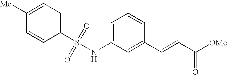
C1([Me])=CC=C(S(NC2=CC=CC(C=CC([OMe])=O)=C2)(=O)=O)C=C1
